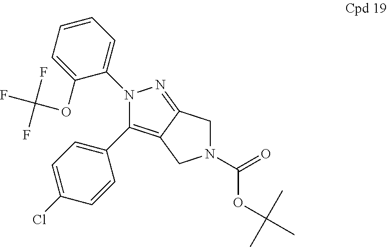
C12=C(C3=CC=C(Cl)C=C3)N(C3=CC=CC=C3OC(F)(F)F)N=C1CN(C(=O)OC(C)(C)C)C2
